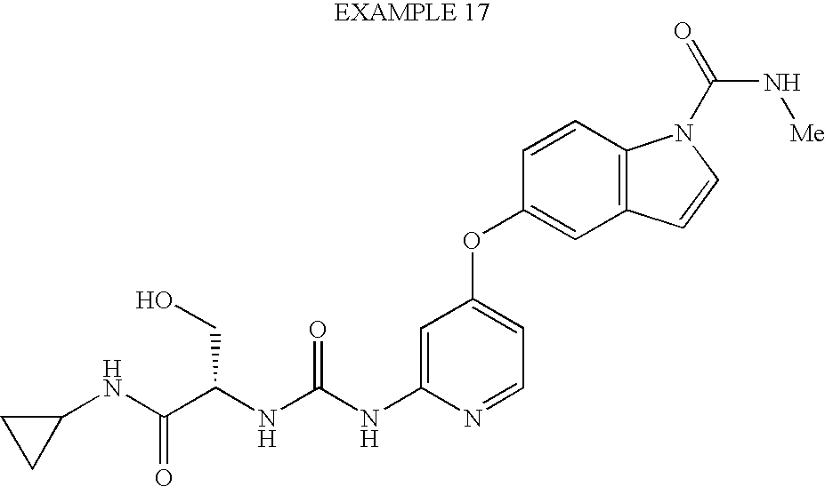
N(C(NC1=CC(OC2=CC3=C(C=C2)N(C(=O)N[Me])C=C3)=CC=N1)=O)C(C(NC1CC1)=O)CO
